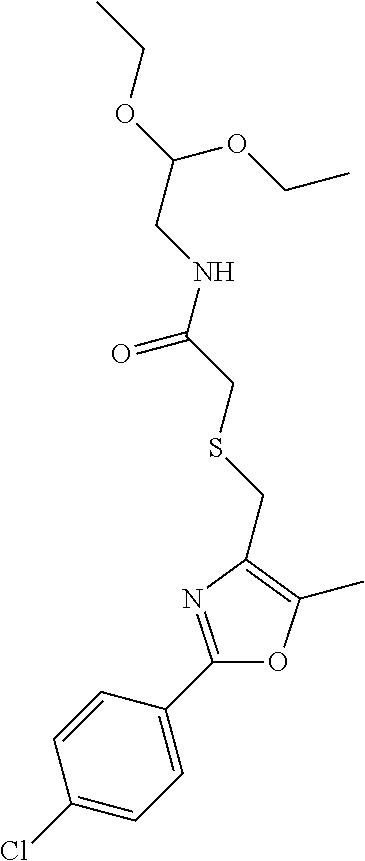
C1=CC(C2=NC(CSCC(NCC(OCC)OCC)=O)=C(C)O2)=CC=C1Cl
